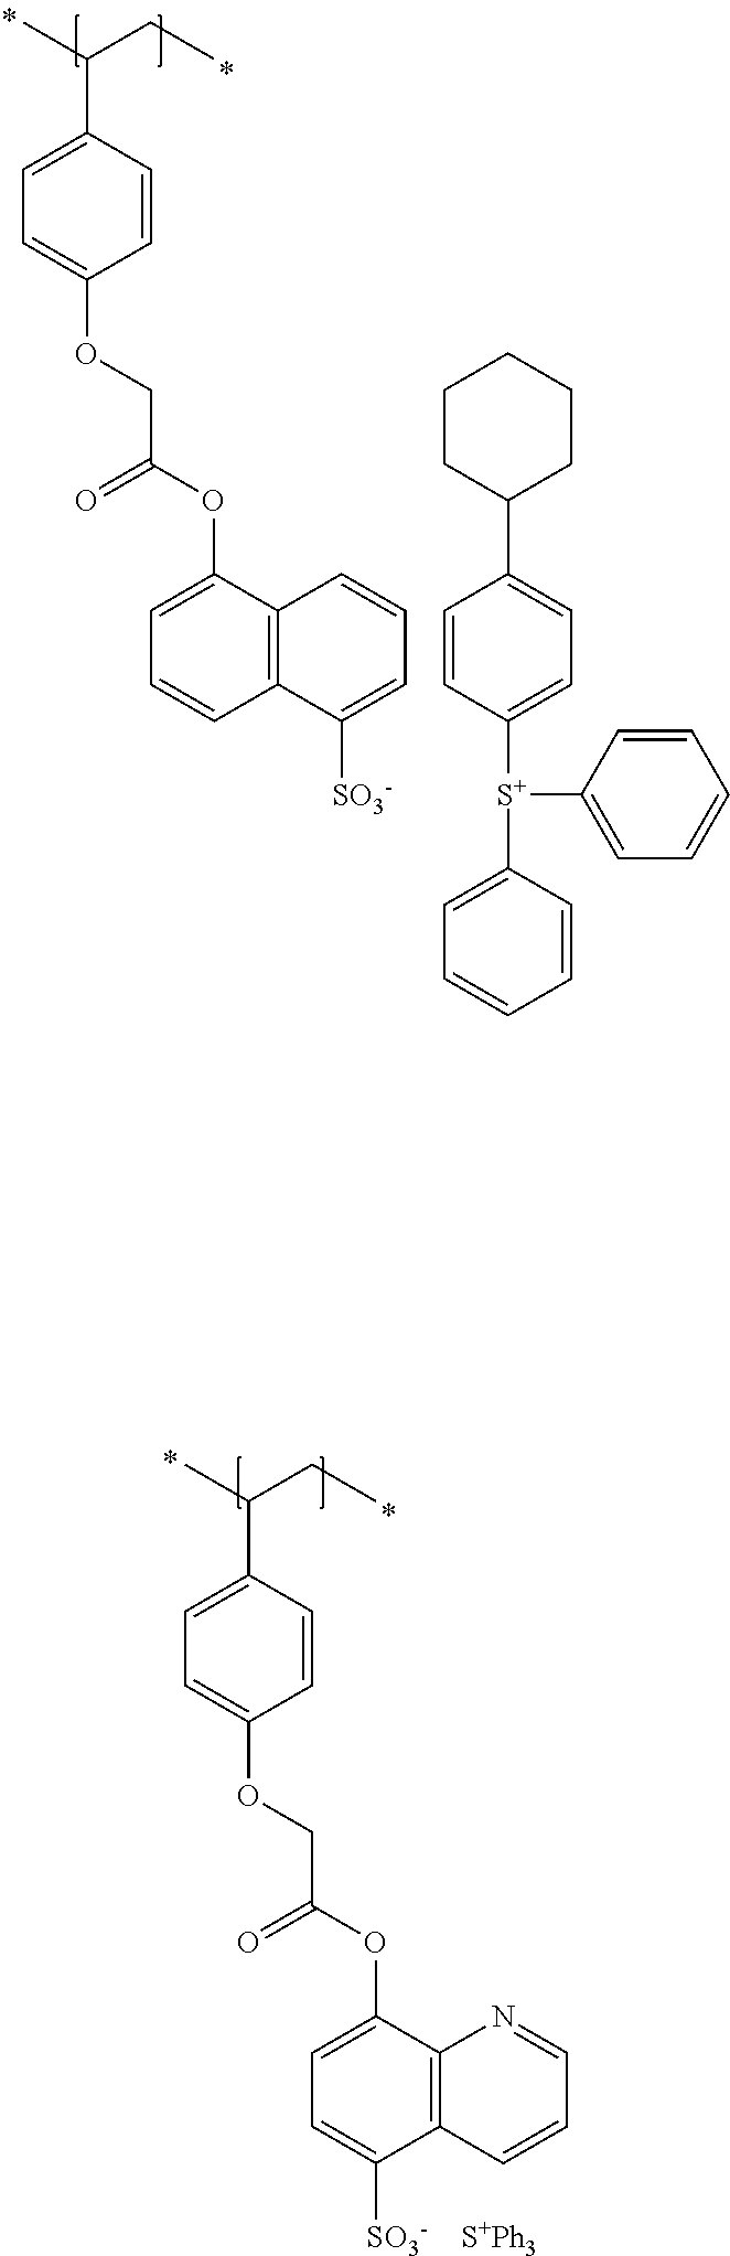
CC(CC)C1=CC=C(OCC(=O)OC2=CC=CC3=C2C=CC=C3[SO3-])C=C1.C1=CC([S+](C2=CC=CC=C2)C2=CC=CC=C2)=CC=C1C1CCCCC1.CC(CC)C1=CC=C(OCC(=O)OC2=CC=C([SO3-])C3=C2N=CC=C3)C=C1.[S+Ph3]
